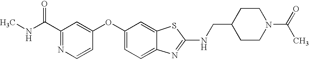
N1=C(C(=O)NC)C=C(OC2=CC=C3C(=C2)SC(NCC2CCN(C(=O)C)CC2)=N3)C=C1
